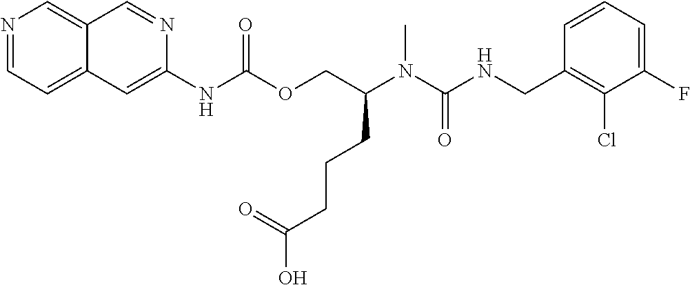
C1=CC(CNC(N(C(COC(NC2=CC3=CC=NC=C3C=N2)=O)CCCC(O)=O)C)=O)=C(Cl)C(F)=C1
